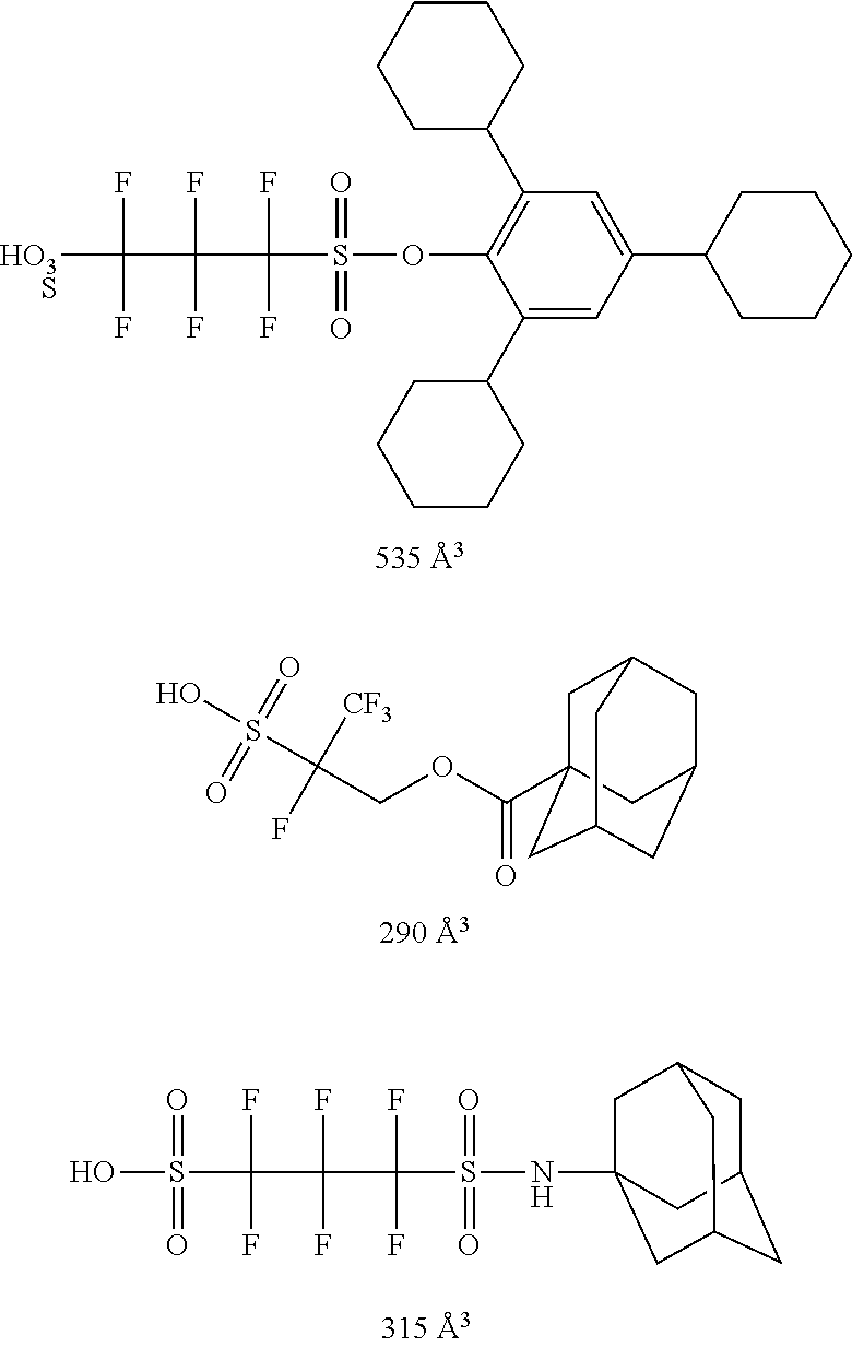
C1(C2CCCCC2)=CC(C2CCCCC2)=CC(C2CCCCC2)=C1OS(C(F)(F)C(F)(F)C([HO3S])(F)F)(=O)=O.C1C2(C(OCC(S(O)(=O)=O)([CF3])F)=O)CC3CC(CC1C3)C2.N(S(C(F)(F)C(F)(F)C(S(O)(=O)=O)(F)F)(=O)=O)C12CC3CC(CC(C1)C3)C2
